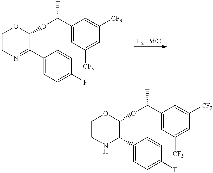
C1(C2=NCCOC2OC(C2=CC([CF3])=CC([CF3])=C2)C)=CC=C(F)C=C1.C1(C2C(OC(C3=CC([CF3])=CC([CF3])=C3)C)OCCN2)=CC=C(F)C=C1
